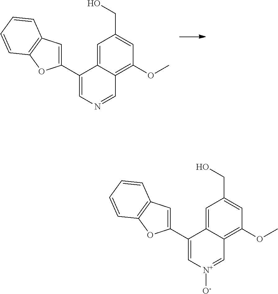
OCC1=CC(OC)=C2C=NC=C(C3=CC4=C(O3)C=CC=C4)C2=C1.OCC1=CC(OC)=C2C=[N+]([O-])C=C(C3=CC4=C(O3)C=CC=C4)C2=C1
